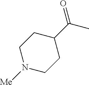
C1N([Me])CCC(C(C)=O)C1
